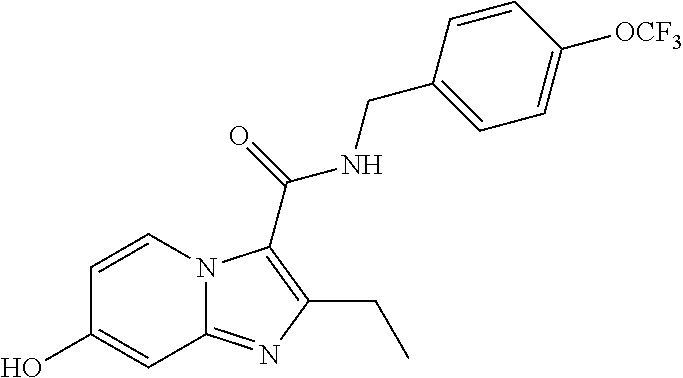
C1=CN2C(=NC(CC)=C2C(NCC2=CC=C([OCF3])C=C2)=O)C=C1O
